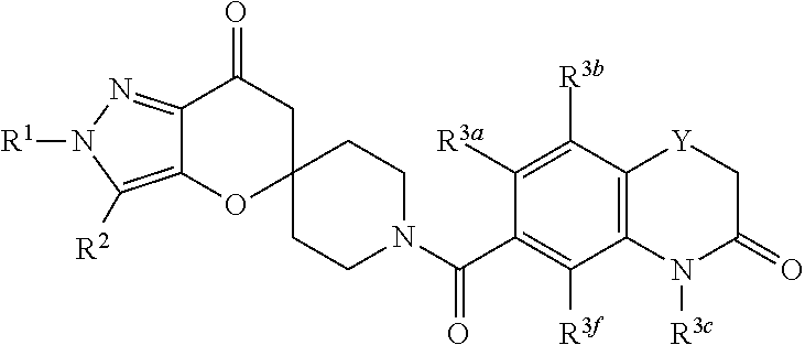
C12=C([R2])N([R1])N=C1C(=O)CC1(O2)CCN(C(C2=C([R3f])C3=C(C([R3b])=C2[R3a])[Y]CC(=O)N3[R3c])=O)CC1
